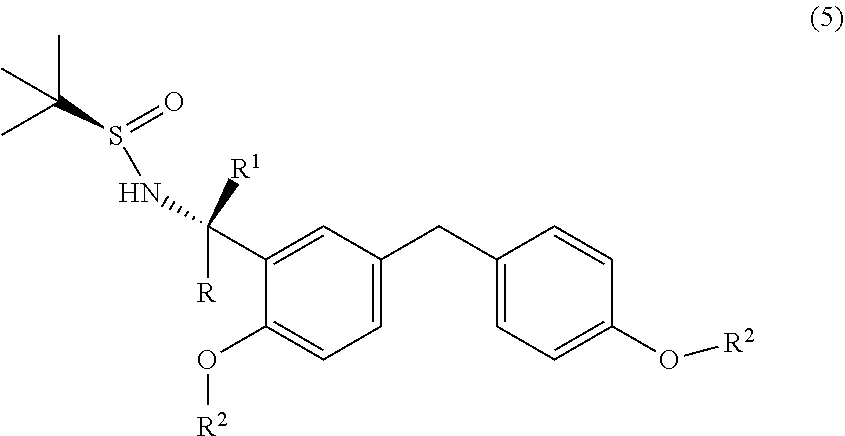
C1(C([R])([R1])NS(=O)C(C)(C)C)=CC(CC2=CC=C(O[R2])C=C2)=CC=C1O[R2]
